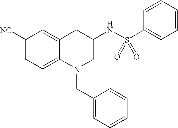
C1([NC])=CC=C2C(=C1)CC(NS(=O)(C1=CC=CC=C1)=O)CN2CC1=CC=CC=C1
